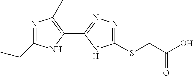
C1(C2=NN=C(SCC(O)=O)N2)=C(C)N=C(CC)N1
